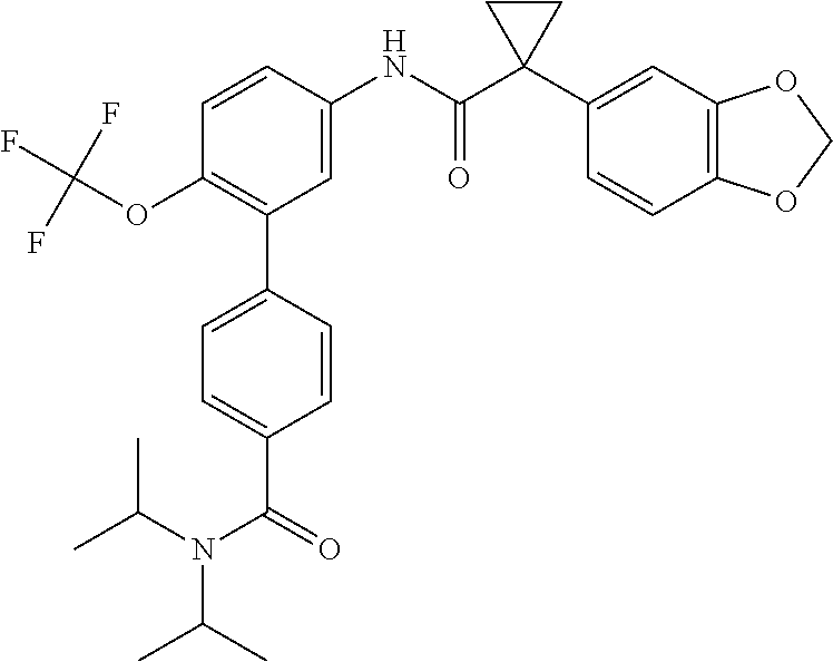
C1(OC(F)(F)F)=C(C2=CC=C(C(=O)N(C(C)C)C(C)C)C=C2)C=C(NC(C2(C3=CC4=C(C=C3)OCO4)CC2)=O)C=C1
